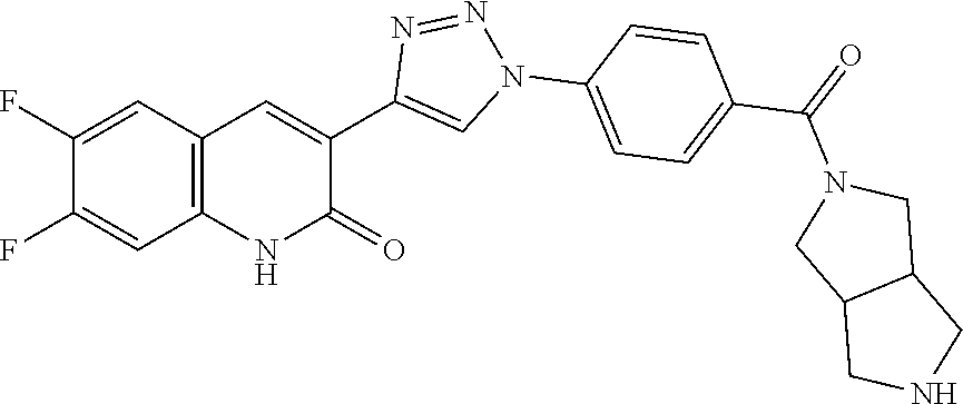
C12=C(C=C(F)C(F)=C1)C=C(C1=CN(C3=CC=C(C(=O)N4CC5C(C4)CNC5)C=C3)N=N1)C(=O)N2
